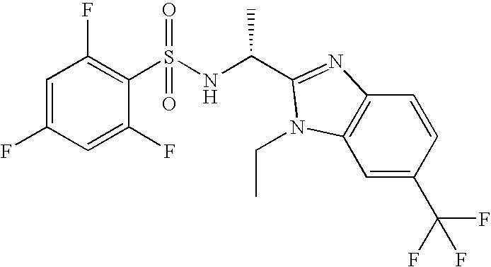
C1(S(NC(C)C2=NC3=C(C=C(C(F)(F)F)C=C3)N2CC)(=O)=O)=C(F)C=C(F)C=C1F
